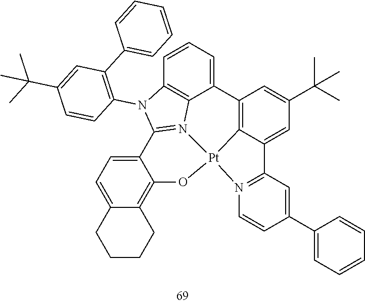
C12=C3C(=CC(C(C)(C)C)=C1)C1=N(C=CC(C4=CC=CC=C4)=C1)[Pt]31N3=C(N(C4=C(C5=CC=CC=C5)C=C(C(C)(C)C)C=C4)C4=C3C2=CC=C4)C2=CC=C3C(=C2O1)CCCC3
